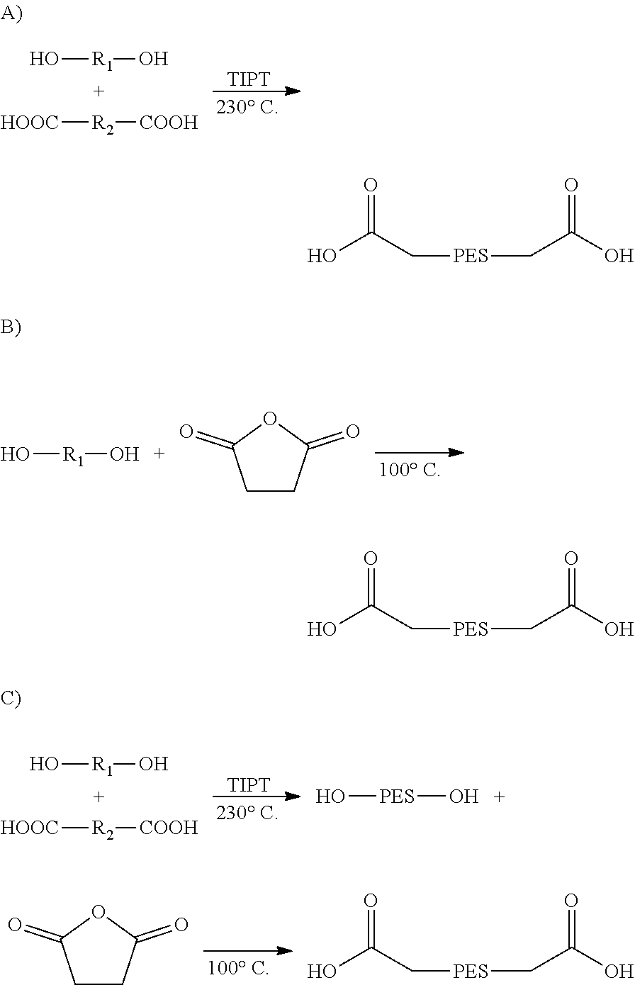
[TIPT].O[R1]O.[HOOC][R2][COOH].O[R1]O.C1CC(=O)OC1=O.[TIPT].O[R1]O.[HOOC][R2][COOH].O[PES]O.C1CC(=O)OC1=O.OC(C[PES]CC(O)=O)=O.OC(C[PES]CC(O)=O)=O.OC(C[PES]CC(O)=O)=O
